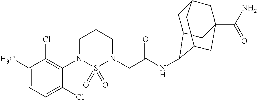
C1(C)=CC=C(Cl)C(N2S(=O)(=O)N(CC(NC3C4CC5CC(C(N)=O)(CC3C5)C4)=O)CCC2)=C1Cl
